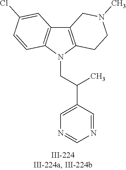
N1(CC(C2=CN=CN=C2)C)C2=C(C3=C1C=CC(Cl)=C3)CN(C)CC2
